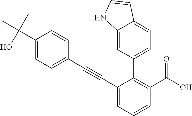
C1(C#CC2=CC=C(C(C)(C)O)C=C2)=CC=CC(C(O)=O)=C1C1=CC=C2C(=C1)NC=C2
